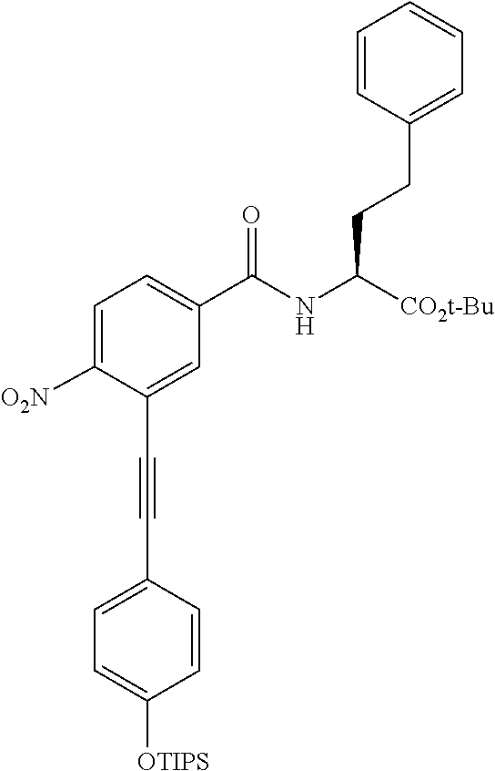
C(NC([CO2t-Bu])CCC1=CC=CC=C1)(C1=CC=C([O2N])C(C#CC2=CC=C([OTIPS])C=C2)=C1)=O
